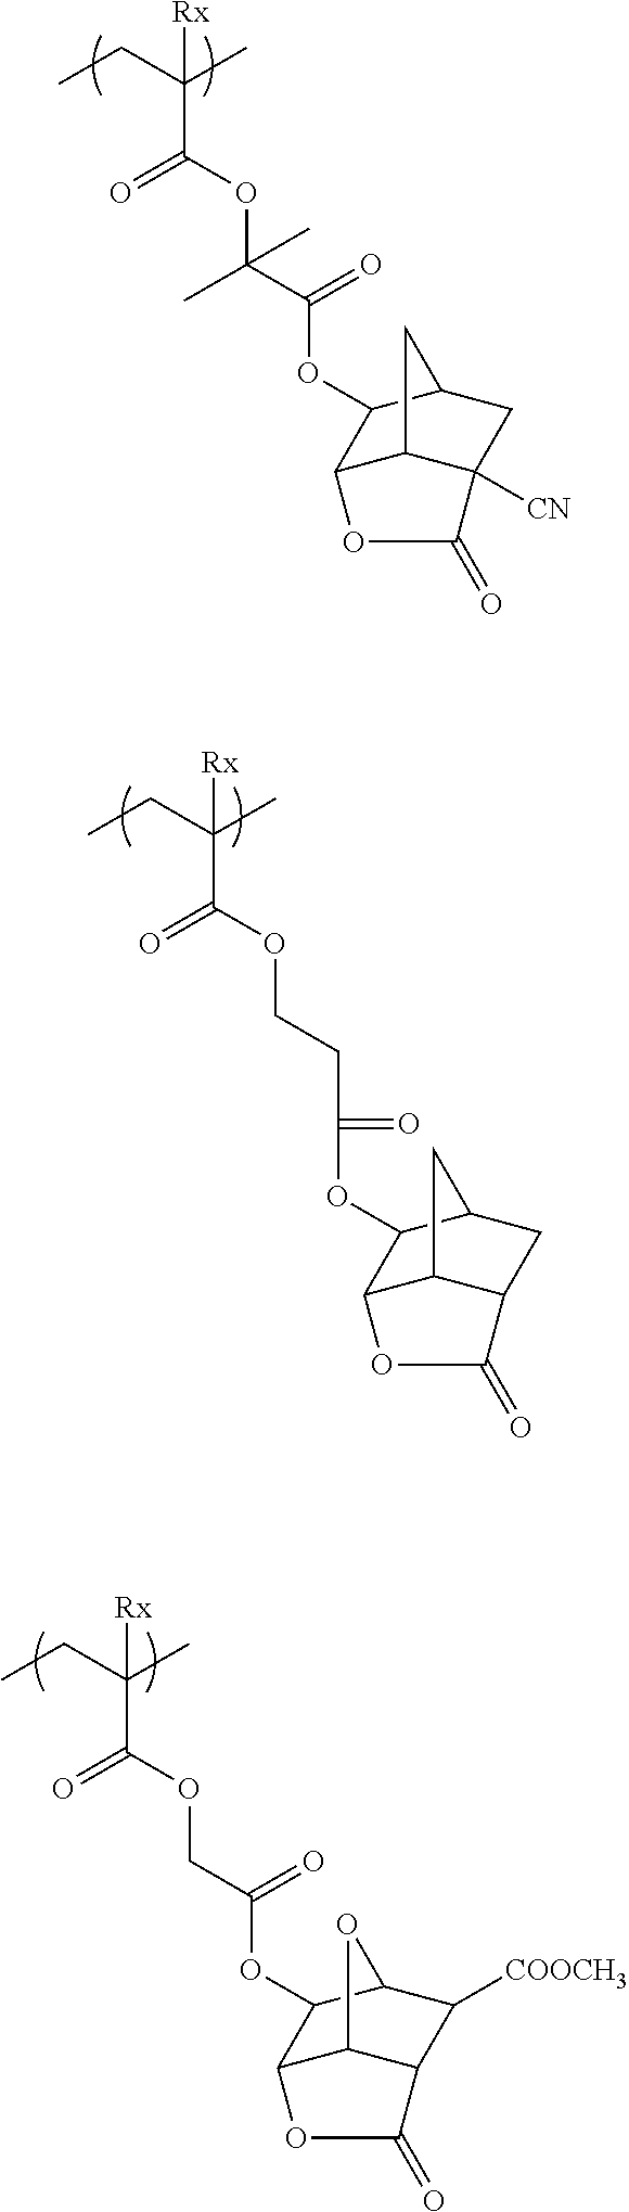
CCC(C)(C(=O)OCC(=O)OC1C2C3C(C([COOCH3])C1O3)C(=O)O2)[Rx].CCC(C)(C(=O)OC(C(=O)OC1C2C3C([CN])(CC1C3)C(=O)O2)(C)C)[Rx].CCC(C)(C(=O)OCCC(=O)OC1C2C3C(CC1C3)C(=O)O2)[Rx]
